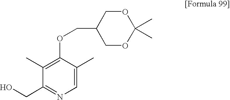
C1(C)=C(OCC2COC(C)(C)OC2)C(C)=CN=C1CO
